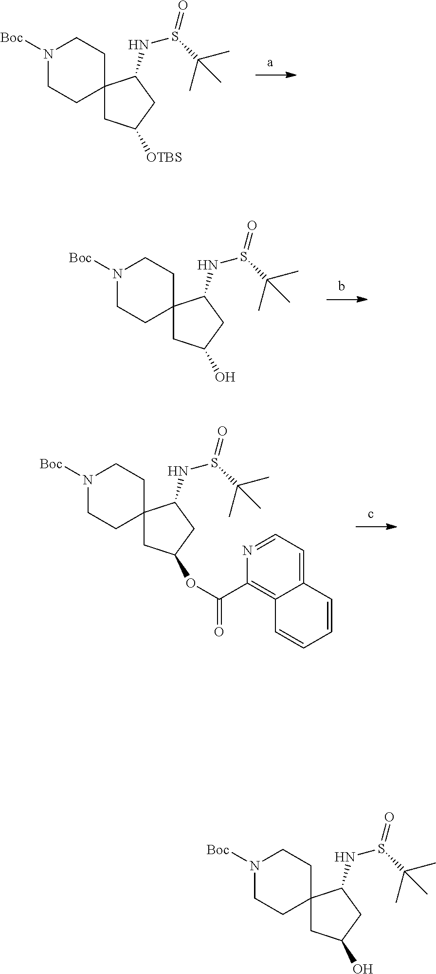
N1([Boc])CCC2(CC1)CC([OTBS])CC2NS(=O)C(C)(C)C.N1([Boc])CCC2(CC1)CC(O)CC2NS(=O)C(C)(C)C.N1([Boc])CCC2(CC1)CC(OC(C1=C3C(=CC=N1)C=CC=C3)=O)CC2NS(=O)C(C)(C)C.N1([Boc])CCC2(CC1)CC(O)CC2NS(=O)C(C)(C)C
